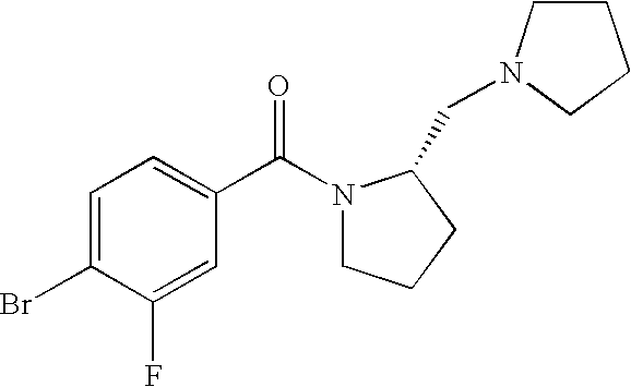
C1=C(Br)C(F)=CC(C(N2CCCC2CN2CCCC2)=O)=C1
